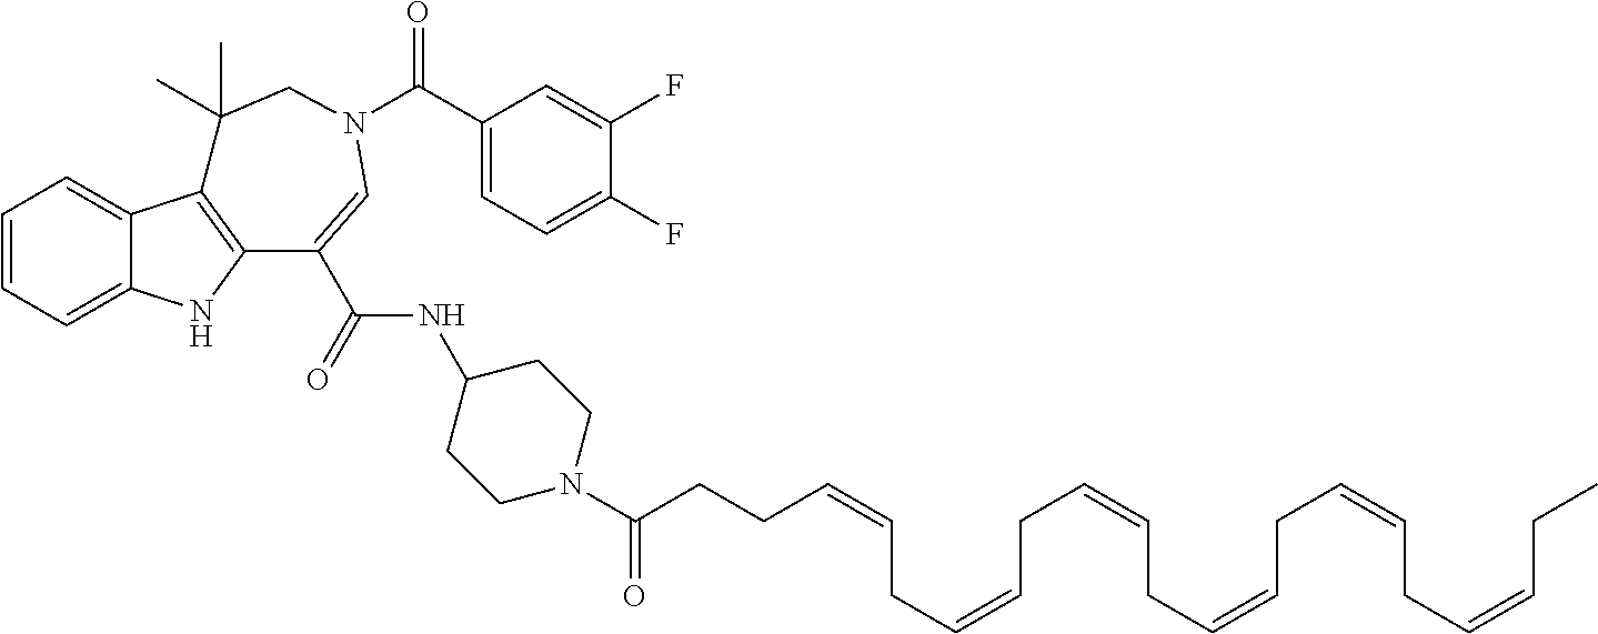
C1=CC=C2C(=C1)C1=C(N2)C(C(NC2CCN(C(CCC=CCC=CCC=CCC=CCC=CCC=CCC)=O)CC2)=O)=CN(C(=O)C2=CC=C(F)C(F)=C2)CC1(C)C
